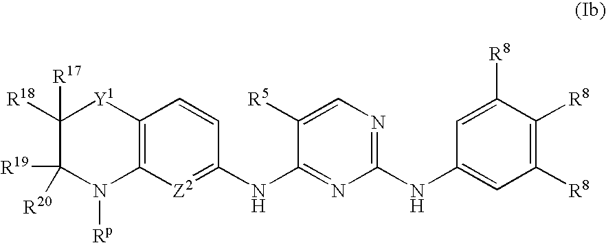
C12=C([Z2]=C(NC3=NC(NC4=CC([R8])=C([R8])C([R8])=C4)=NC=C3[R5])C=C1)N([Rp])C([R19])([R20])C([R17])([R18])[Y1]2
